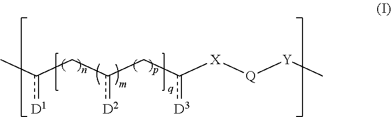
c(Cc(Cc([X][Q][Y]C)[D3])[D2])(C)[D1]
